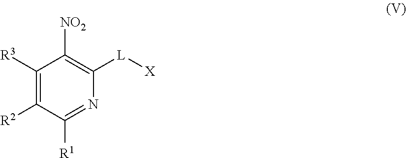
C1([R3])=C([R2])C([R1])=NC([L][X])=C1[NO2]
